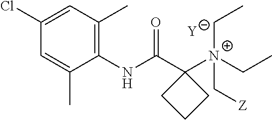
[Y].C1=C(C)C(NC(C2([N+](C[Z])(CC)CC)CCC2)=O)=C(C)C=C1Cl
